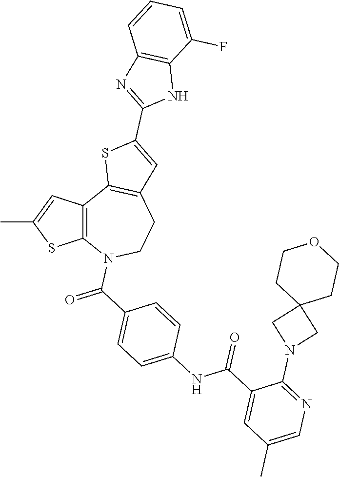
C12=C(C=C(C)S1)C1=C(CCN2C(=O)C2=CC=C(NC(C3=CC(C)=CN=C3N3CC4(C3)CCOCC4)=O)C=C2)C=C(C2=NC3=C(N2)C(F)=CC=C3)S1
